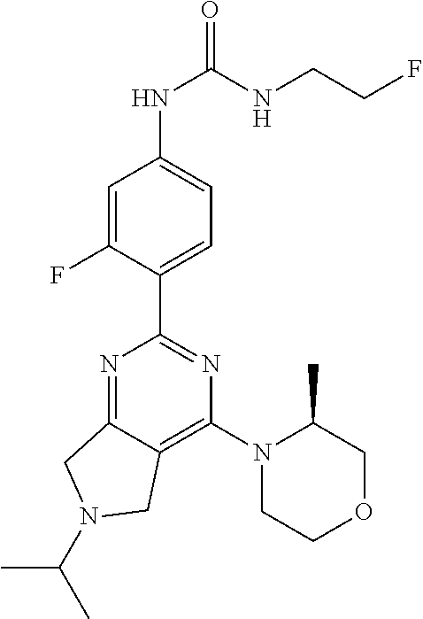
C1=C(F)C(C2=NC(N3CCOCC3C)=C3C(=N2)CN(C(C)C)C3)=CC=C1NC(NCCF)=O
